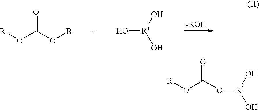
O(C(=O)O[R1](O)O)[R].[R]OC(O[R])=O.O[R1](O)O
